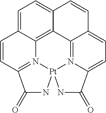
C1=C2C3=C4C(=C1)C=CC1=CC=C5N(=C41)[Pt]1(NC(=O)C(=N31)C=C2)NC5=O
